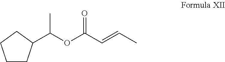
C1CC(C(OC(C=CC)=O)C)CC1
